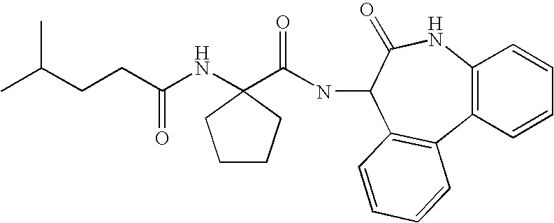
C12=C(C=CC=C1)C1=C(C(NC(C3(NC(CCC(C)C)=O)CCCC3)=O)C(=O)N2)C=CC=C1
